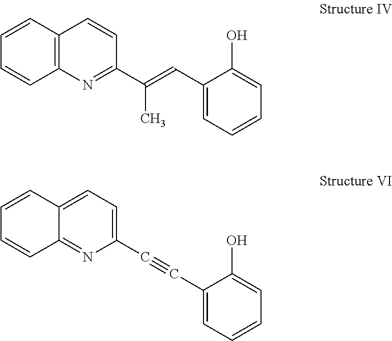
C1=CC2=C(C=C1)N=C(C(=CC1=CC=CC=C1O)C)C=C2.C1=CC2=CC=C(C#CC3=CC=CC=C3O)N=C2C=C1
